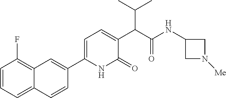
C1=CC=C2C(=C1F)C=C(C1=CC=C(C(C(NC3CN([Me])C3)=O)C(C)C)C(=O)N1)C=C2
